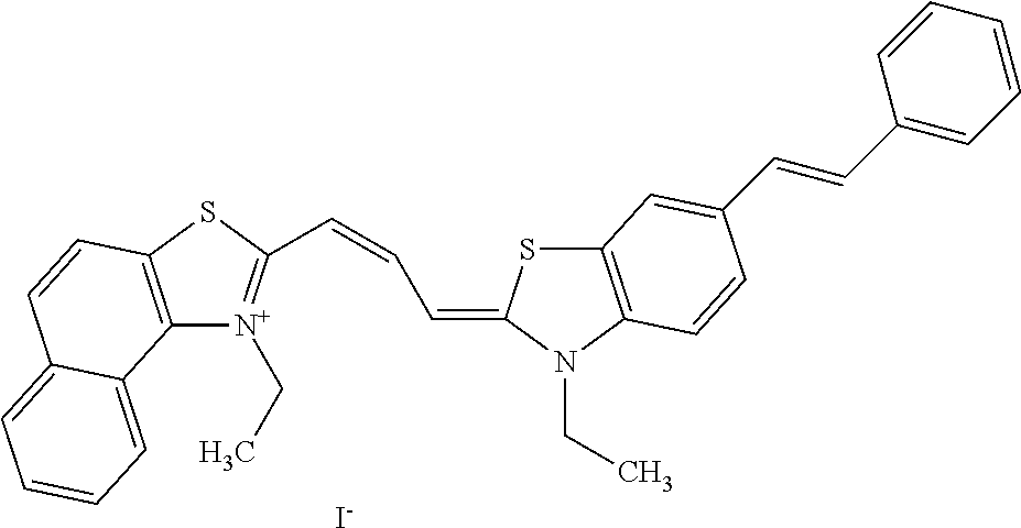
C12=C(SC(C=CC=C3SC4=C(N3CC)C=CC(C=CC3=CC=CC=C3)=C4)=[N+]1CC)C=CC1=CC=CC=C21.[I-]
